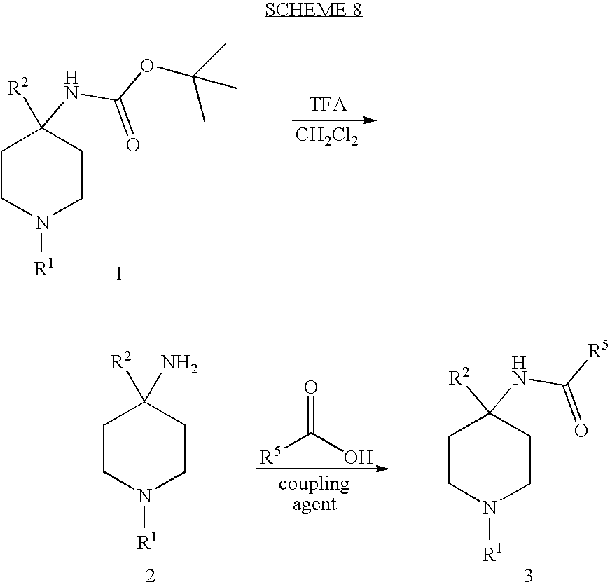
[CH2Cl2].C1CN([R1])CCC1([R2])NC(OC(C)(C)C)=O.C1CN([R1])CCC1([R2])N.C1CN([R1])CCC1([R2])NC([R5])=O.[R5]C(O)=O
